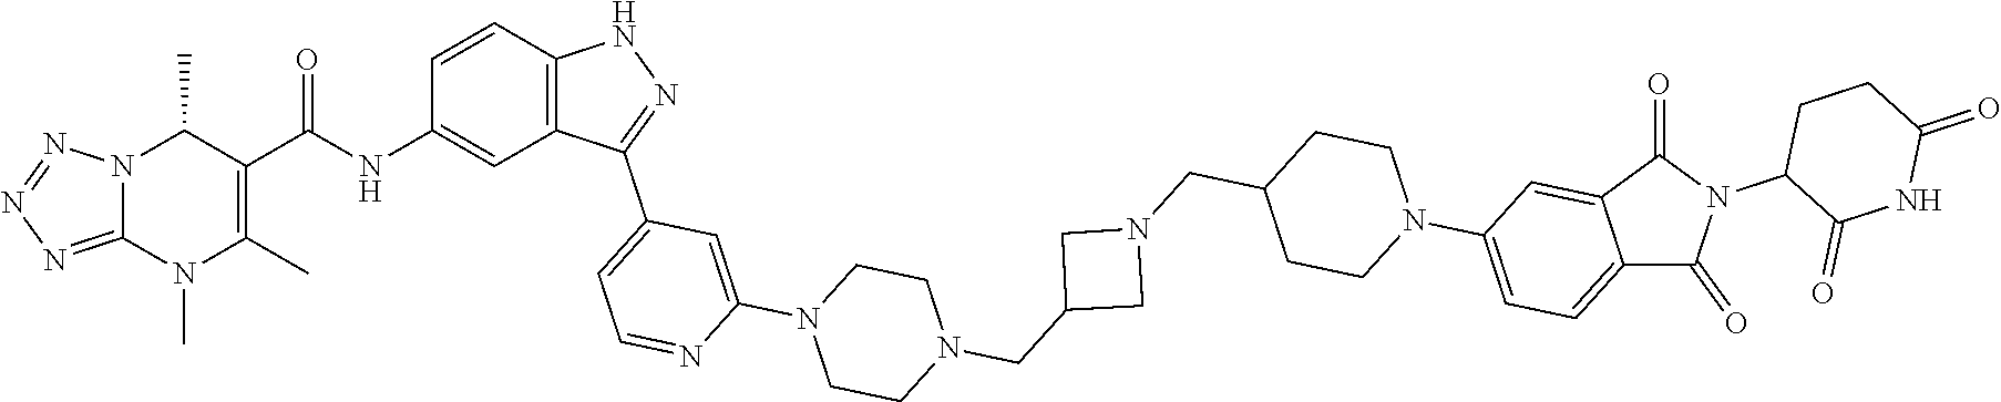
N12C(=NN=N1)N(C)C(C)=C(C(=O)NC1=CC3=C(C=C1)NN=C3C1=CC=NC(N3CCN(CC4CN(CC5CCN(C6=CC=C7C(=C6)C(=O)N(C6C(=O)NC(=O)CC6)C7=O)CC5)C4)CC3)=C1)C2C
